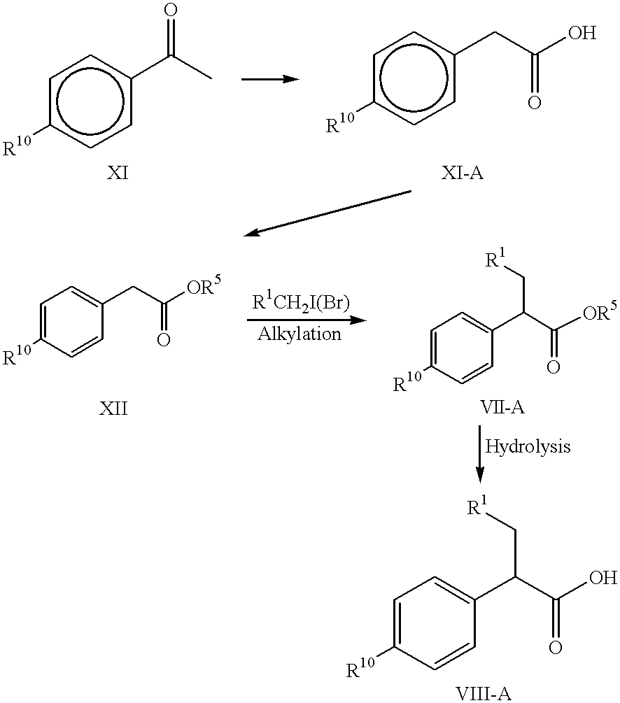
[R10]c1ccc(C(C)=O)cc1.[R10]c1ccc(CC(O)=O)cc1.[R10]C1=CC=C(CC([OR5])=O)C=C1.[R10]C1=CC=C(C(C(=O)[OR5])C[R1])C=C1.[R10]C1=CC=C(C(C[R1])C(=O)O)C=C1
